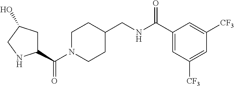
C(N1CCC(CNC(C2=CC([CF3])=CC([CF3])=C2)=O)CC1)(C1CC(O)CN1)=O
